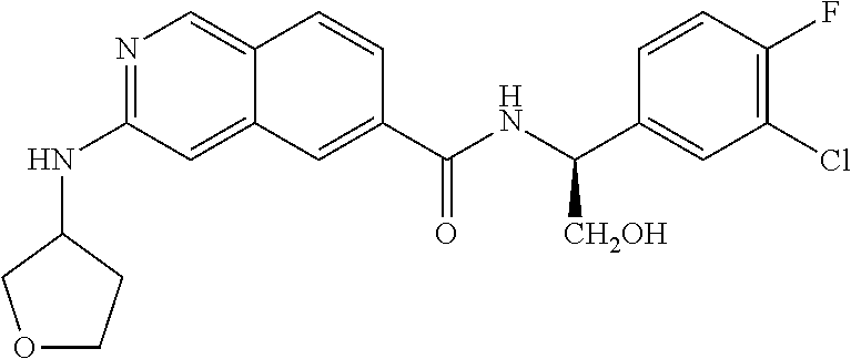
N1=C(NC2COCC2)C=C2C(=C1)C=CC(C(=O)NC(C1=CC(Cl)=C(F)C=C1)[CH2OH])=C2
